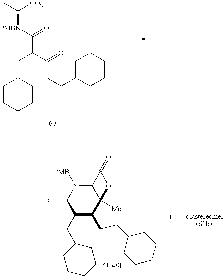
C1CCCCC1CC(C(CCC1CCCCC1)=O)C([PMBN]C(C)[CO2H])=O.C123N([PMB])C(=O)C(CC4CCCCC4)C1(CCC1CCCCC1)C2([Me])OC3=O
